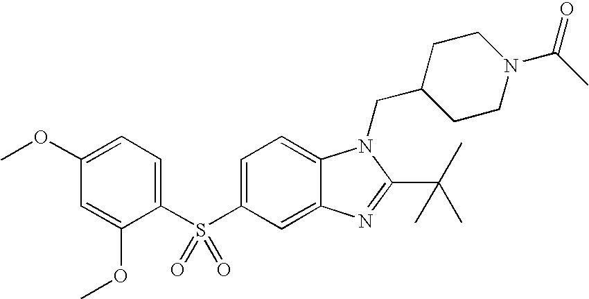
C1=C(S(C2=CC=C(OC)C=C2OC)(=O)=O)C=C2C(=C1)N(CC1CCN(C(=O)C)CC1)C(C(C)(C)C)=N2
